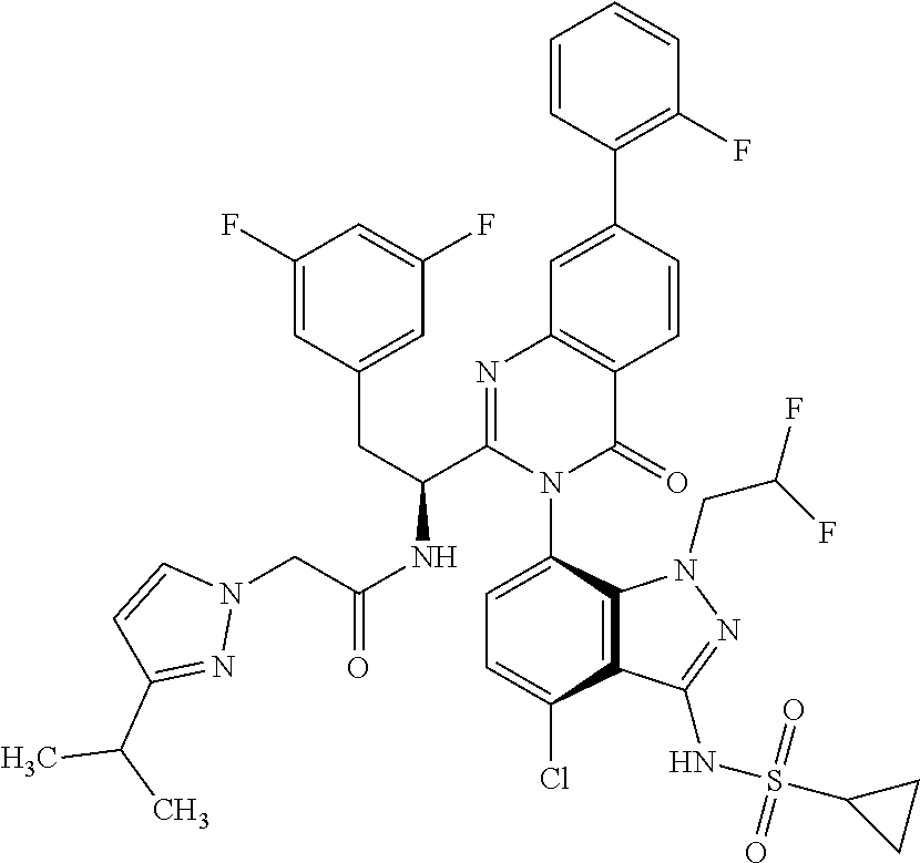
C1=CC(C2=CC3=C(C=C2)C(=O)N(C2=CC=C(Cl)C4=C2N(CC(F)F)N=C4NS(C2CC2)(=O)=O)C(C(CC2=CC(F)=CC(F)=C2)NC(=O)CN2C=CC(C(C)C)=N2)=N3)=C(F)C=C1
